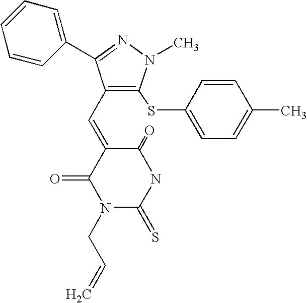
C1(=O)C(=CC2=C(SC3=CC=C(C)C=C3)N(C)N=C2C2=CC=CC=C2)C(=O)N(CC=C)C(=S)N1
